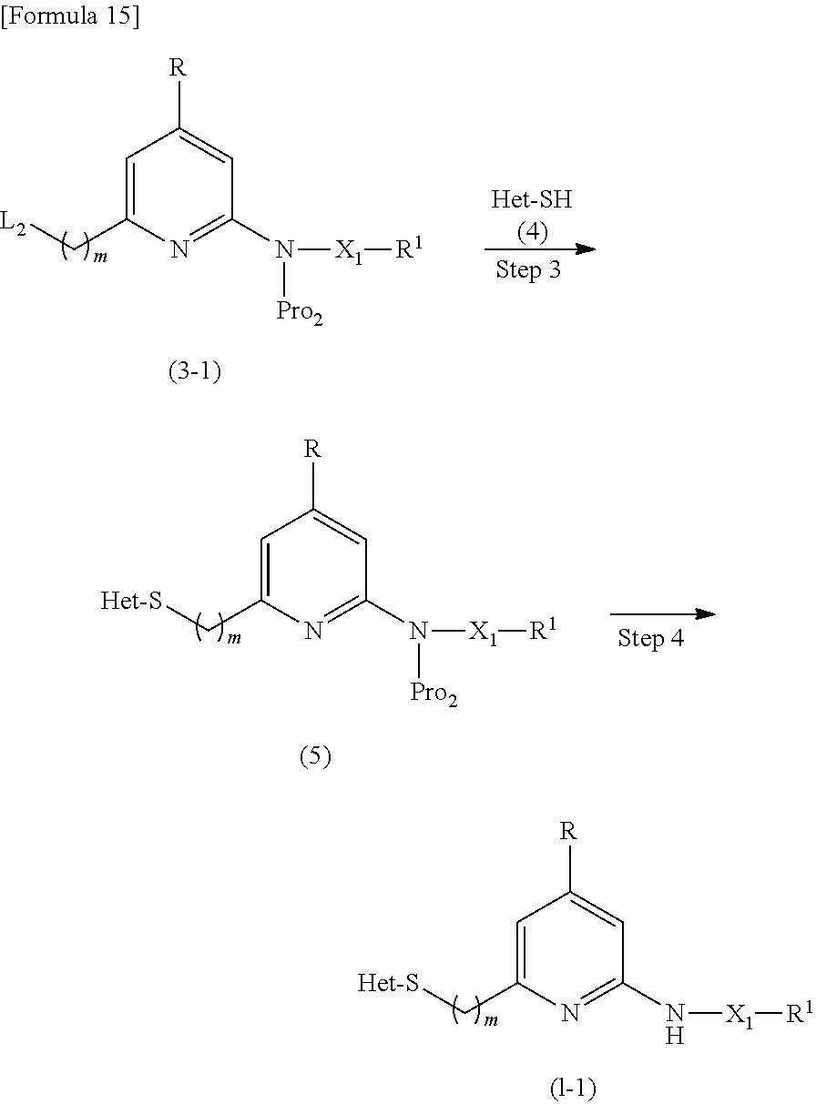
C1=C(C[Het-S])N=C(N([X1][R1])[Pro2])C=C1[R].C1=C(C[Het-S])N=C(N[X1][R1])C=C1[R].C1=C(C[L2])N=C(N([X1][R1])[Pro2])C=C1[R]
